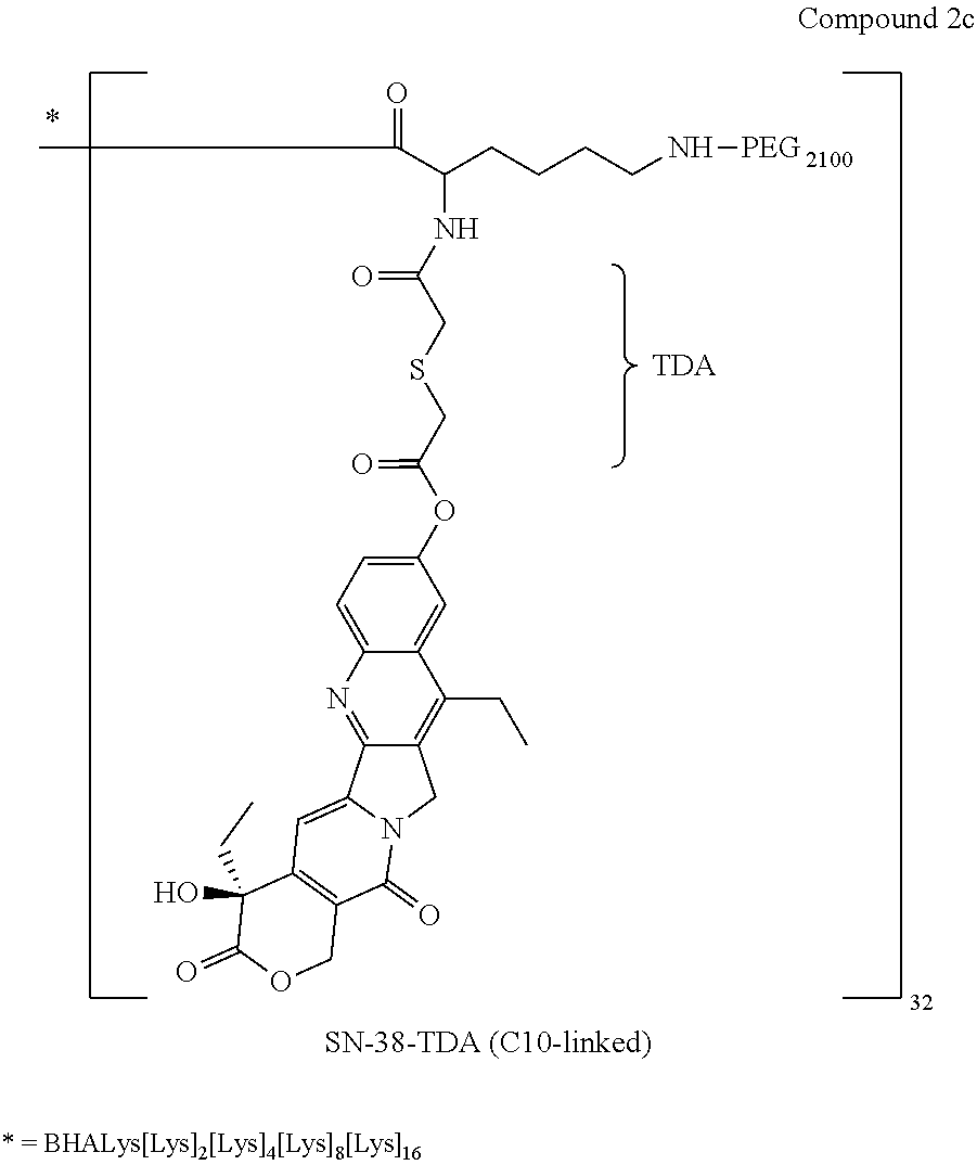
C12=NC3=CC=C(OC(=O)CSCC(=O)NC(CCCCN[PEG])C(C)=O)C=C3C(CC)=C1CN1C2=CC2=C(COC(=O)C2(CC)O)C1=O.[TDA]
